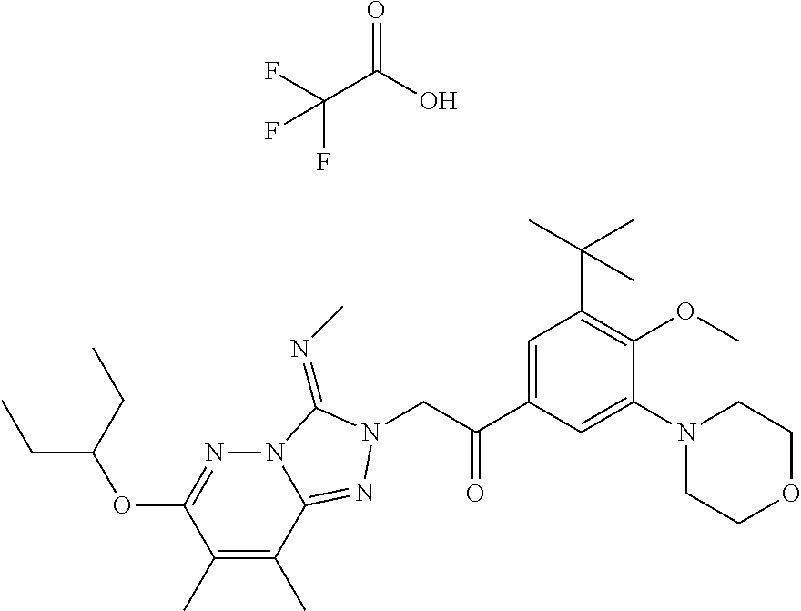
C1(C)=C(C)C2=NN(CC(C3=CC(C(C)(C)C)=C(OC)C(N4CCOCC4)=C3)=O)C(=NC)N2N=C1OC(CC)CC.C(C(O)=O)(F)(F)F
